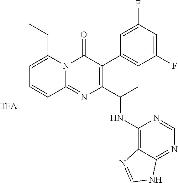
C1=C(CC)N2C(=NC(C(C)NC3=C4C(=NC=N3)NC=N4)=C(C3=CC(F)=CC(F)=C3)C2=O)C=C1
